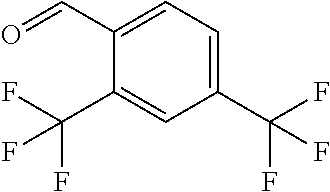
C1(C=O)=CC=C(C(F)(F)F)C=C1C(F)(F)F
